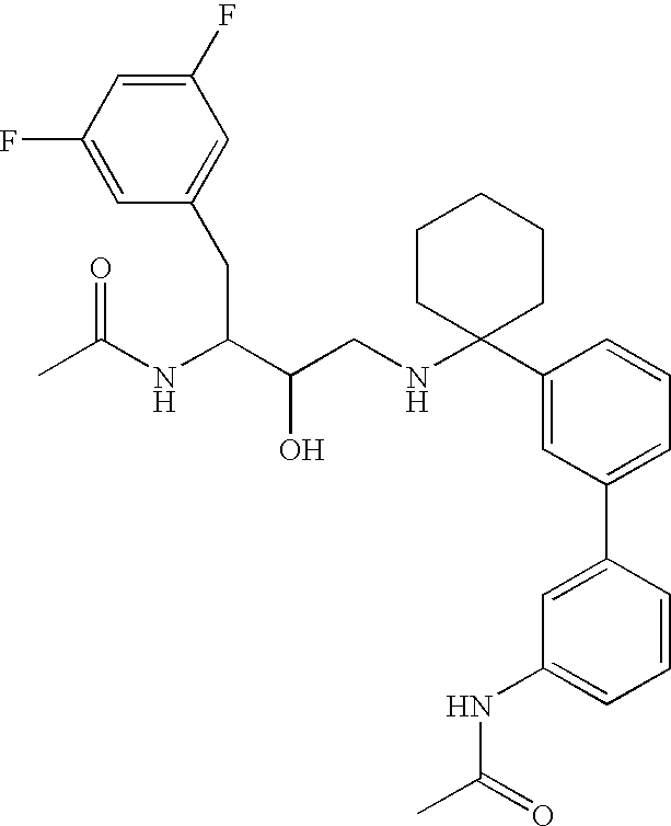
C1(F)=CC(CC(C(CNC2(C3=CC(C4=CC(NC(C)=O)=CC=C4)=CC=C3)CCCCC2)O)NC(C)=O)=CC(F)=C1
